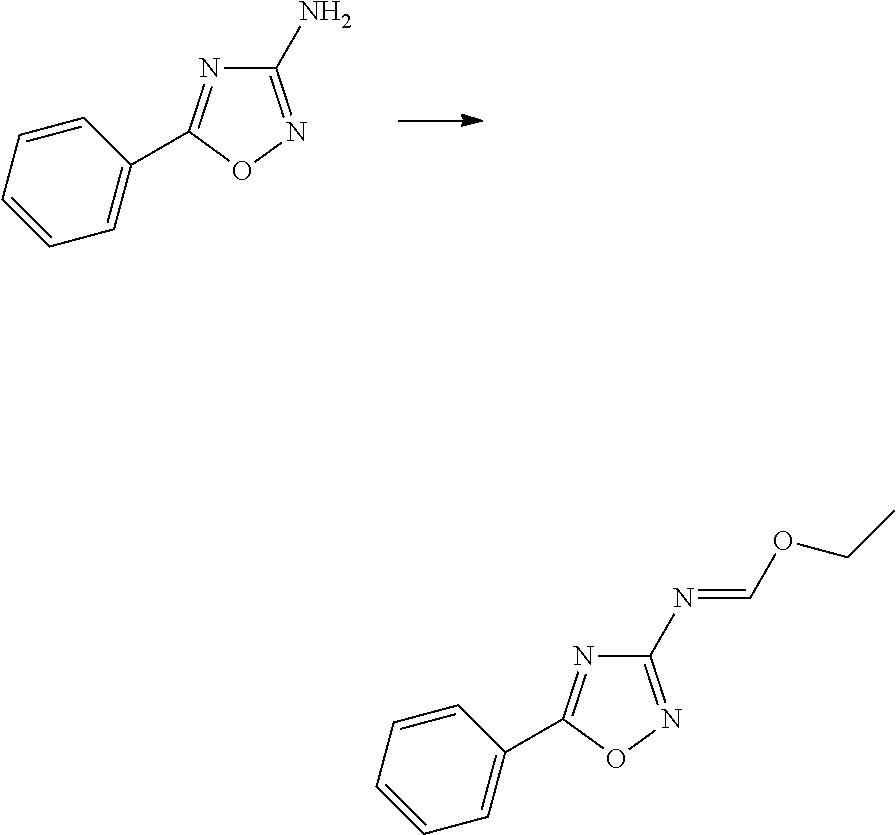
C1(N)=NOC(C2=CC=CC=C2)=N1.C1(N=COCC)=NOC(C2=CC=CC=C2)=N1
